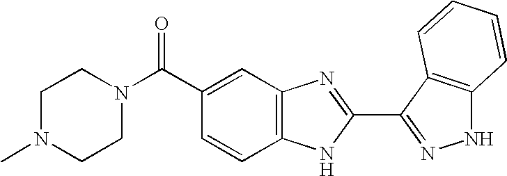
C12=C(C=C(C(N3CCN(C)CC3)=O)C=C1)N=C(C1=NNC3=C1C=CC=C3)N2
